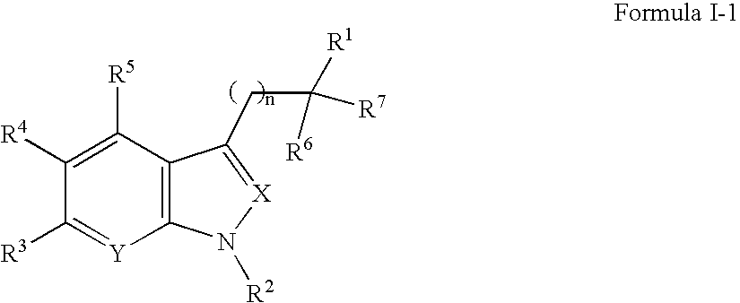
C1([R4])=C([R5])C2=C([Y]=C1[R3])N([R2])[X]=C2CC([R1])([R7])[R6]
